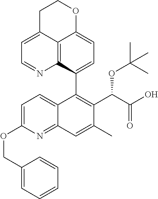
C12=C3C(C4=C(C(C(O)=O)OC(C)(C)C)C(C)=CC5=NC(OCC6=CC=CC=C6)=CC=C45)=CC=C1OCCC2=CC=N3
